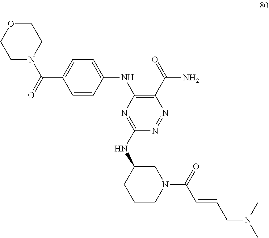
N(C1CN(C(C=CCN(C)C)=O)CCC1)C1=NC(NC2=CC=C(C(N3CCOCC3)=O)C=C2)=C(C(=O)N)N=N1
